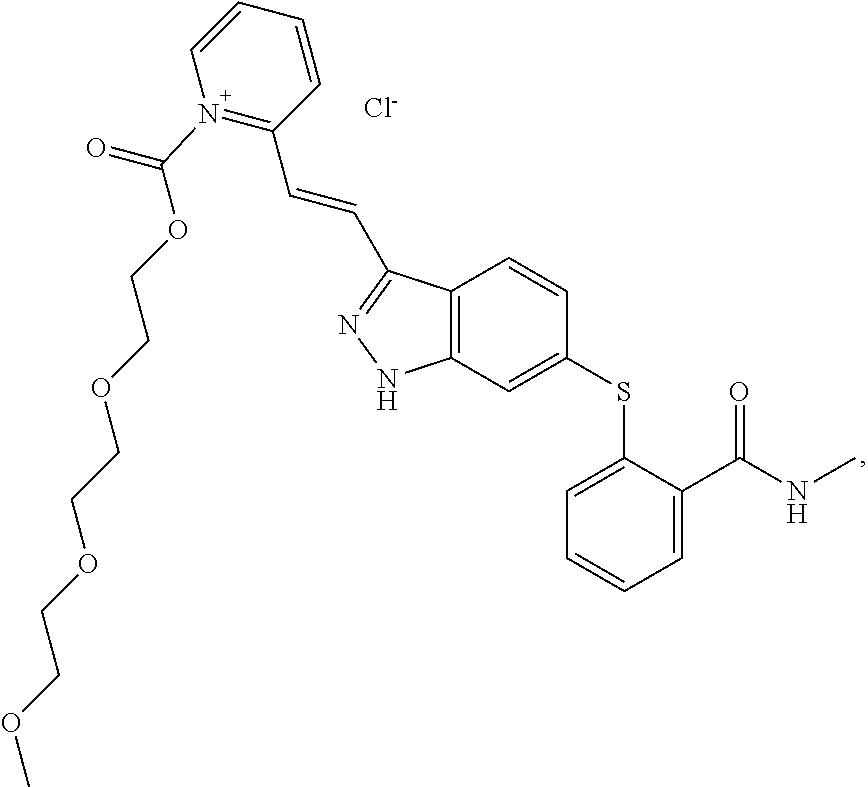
C12=C(C=C(SC3=CC=CC=C3C(NC)=O)C=C1)NN=C2C=CC1=N(C(OCCOCCOCCOC)=O)C=CC=C1.[Cl-]
